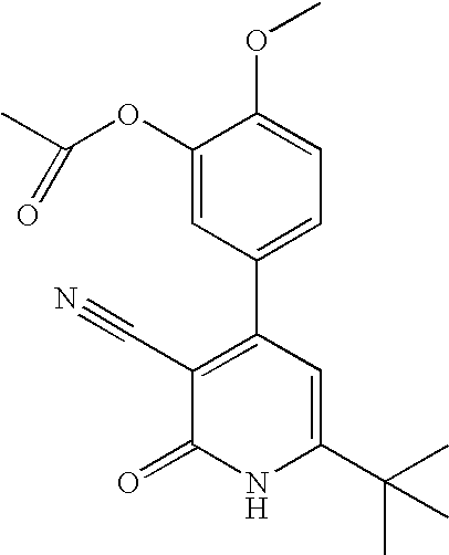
C1(OC(C)=O)=CC(C2=C(C#N)C(=O)NC(C(C)(C)C)=C2)=CC=C1OC
